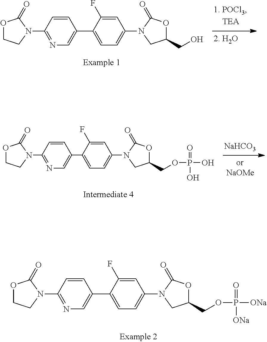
O1CCN(C2=NC=C(C3=CC=C(N4CC(CO)OC4=O)C=C3F)C=C2)C1=O.[NaHCO3].O1CCN(C2=NC=C(C3=CC=C(N4CC(COP(O)(=O)O)OC4=O)C=C3F)C=C2)C1=O.O1CCN(C2=NC=C(C3=CC=C(N4CC(COP([ONa])(=O)[ONa])OC4=O)C=C3F)C=C2)C1=O
